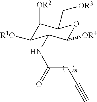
C1([OR2])C([R1O])C(NC(CC#C)=O)C([OR4])OC1C[OR3]
